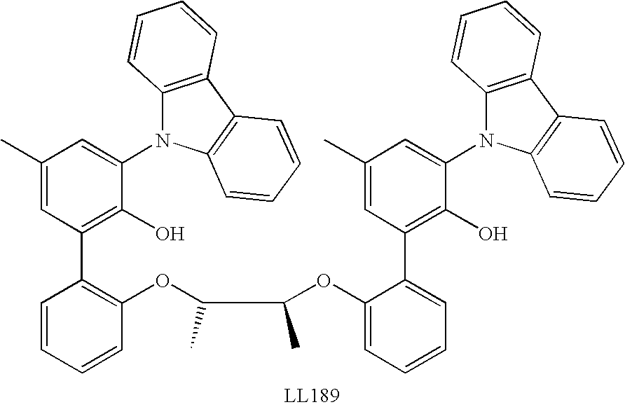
C1=CC=CC(OC(C(OC2=CC=CC=C2C2=C(O)C(N3C4=C(C5=C3C=CC=C5)C=CC=C4)=CC(C)=C2)C)C)=C1C1=C(O)C(N2C3=C(C4=C2C=CC=C4)C=CC=C3)=CC(C)=C1
